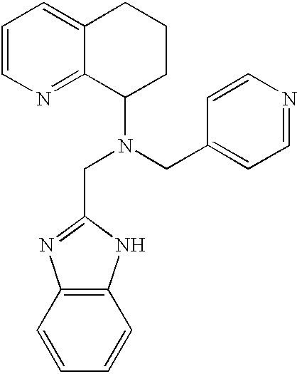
C1=CN=C2C(=C1)CCCC2N(CC1=CC=NC=C1)CC1=NC2=C(N1)C=CC=C2
